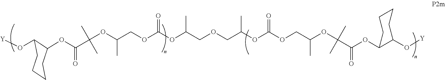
[Y]OC1C(OC(C(C)(C)OC(COC(OC(COCC(OC(=O)OCC(OC(C)(C)C(=O)OC2C(O[Y])CCCC2)C)C)C)=O)C)=O)CCCC1
